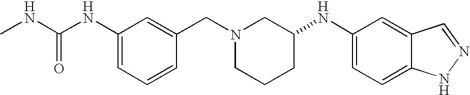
C12=CC(NC3CCCN(CC4=CC(NC(NC)=O)=CC=C4)C3)=CC=C1NN=C2
